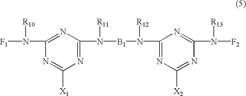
C1(N([R10])[F1])=NC(N([B1]N([R12])C2=NC([X2])=NC(N([R13])[F2])=N2)[R11])=NC([X1])=N1
